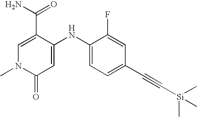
C1=C(C(N)=O)C(NC2=CC=C(C#C[Si](C)(C)C)C=C2F)=CC(=O)N1C
